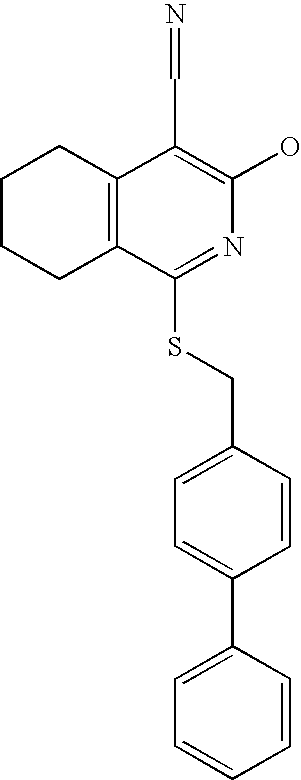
C1CCC2=C(C1)C(C=N)=C(O)N=C2SCC1=CC=C(C2=CC=CC=C2)C=C1
